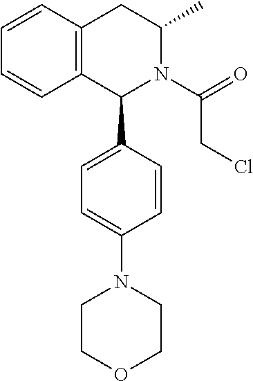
C1=CC2=C(C=C1)C(C1=CC=C(N3CCOCC3)C=C1)N(C(=O)CCl)C(C)C2
